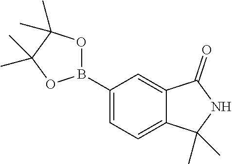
C1(B2OC(C)(C)C(C)(C)O2)=CC=C2C(=C1)C(=O)NC2(C)C
